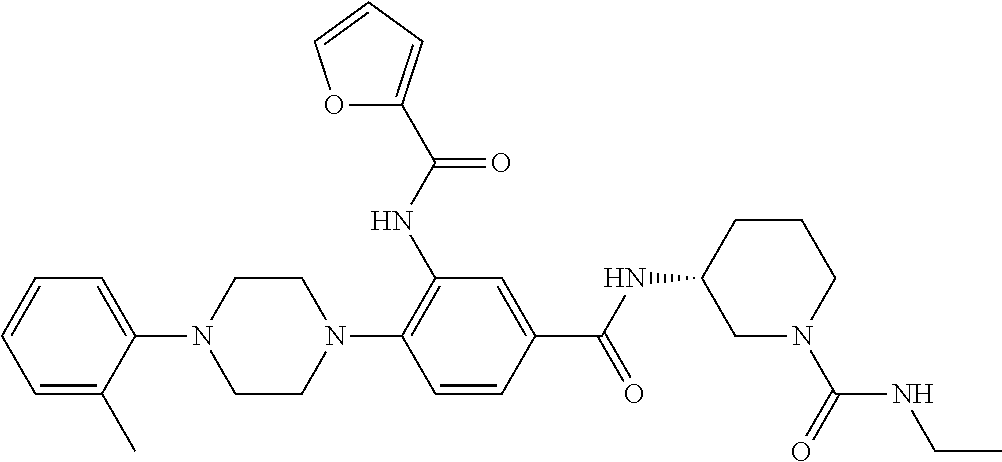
C1=C(C)C(N2CCN(C3=C(NC(=O)C4=CC=CO4)C=C(C(NC4CN(C(=O)NCC)CCC4)=O)C=C3)CC2)=CC=C1
